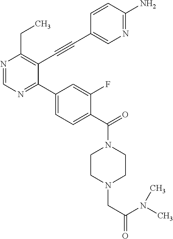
N1=CN=C(C2=CC=C(C(=O)N3CCN(CC(=O)N(C)C)CC3)C(F)=C2)C(C#CC2=CN=C(N)C=C2)=C1CC
